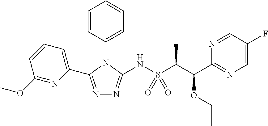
N1=C(C2=CC=CC(OC)=N2)N(C2=CC=CC=C2)C(NS(C(C(C2=NC=C(F)C=N2)OCC)C)(=O)=O)=N1
